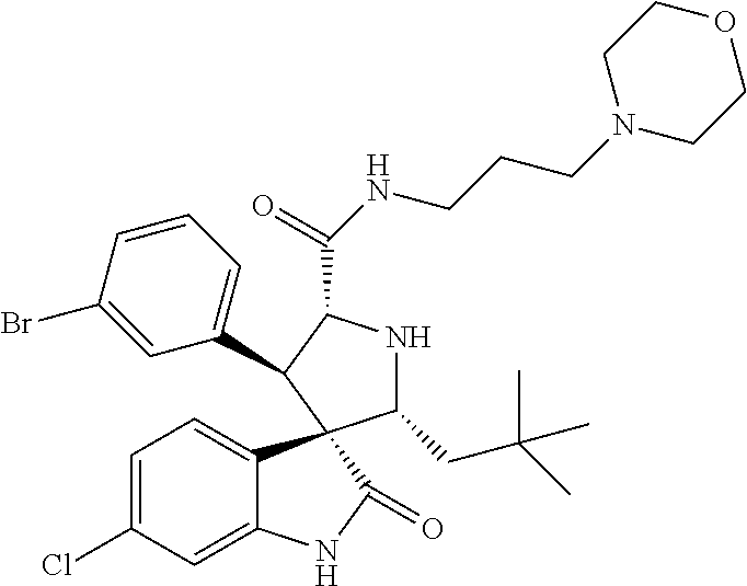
C1=C(Cl)C=C2C(=C1)C1(C(=O)N2)C(CC(C)(C)C)NC(C(=O)NCCCN2CCOCC2)C1C1=CC=CC(Br)=C1
